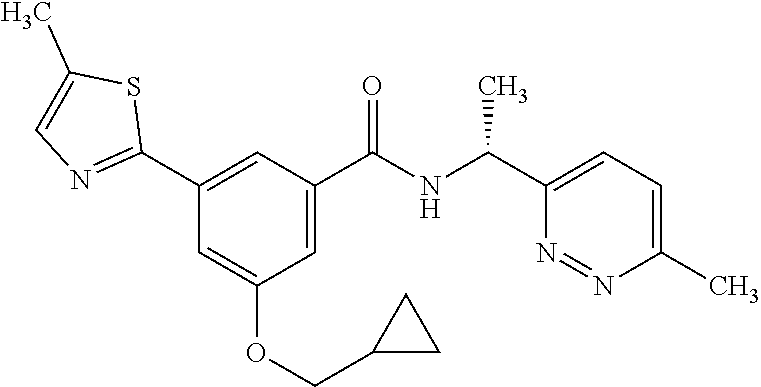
C1(C2=NC=C(C)S2)=CC(C(NC(C2=CC=C(C)N=N2)C)=O)=CC(OCC2CC2)=C1
